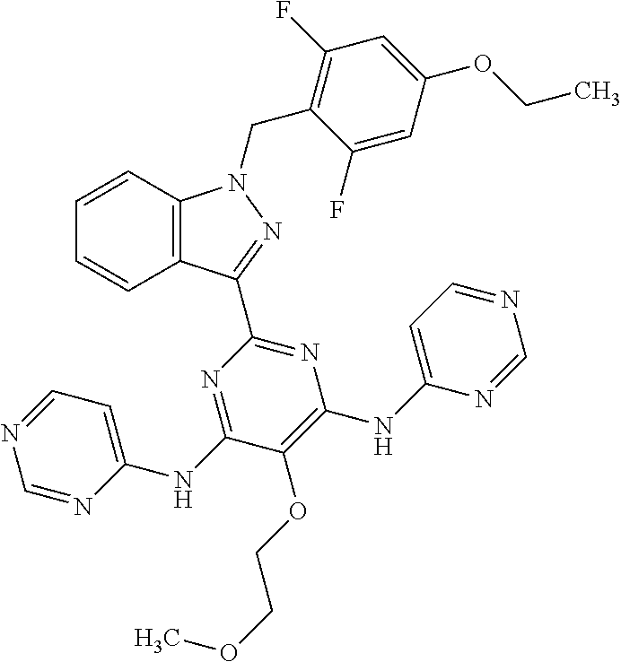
C1=CC2=C(C=C1)C(C1=NC(NC3=CC=NC=N3)=C(OCCOC)C(NC3=CC=NC=N3)=N1)=NN2CC1=C(F)C=C(OCC)C=C1F
